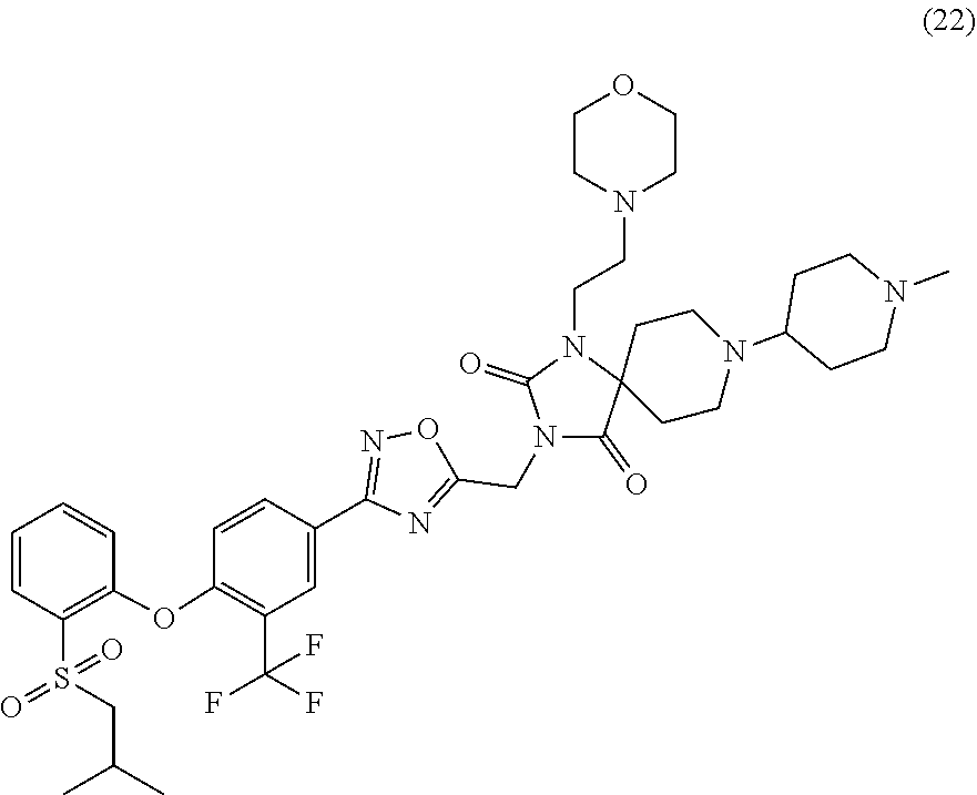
C1(C2=CC(C(F)(F)F)=C(OC3=C(S(CC(C)C)(=O)=O)C=CC=C3)C=C2)=NOC(CN2C(=O)C3(CCN(C4CCN(C)CC4)CC3)N(CCN3CCOCC3)C2=O)=N1
